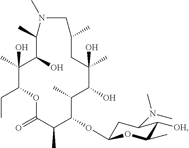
N1(C)CC(C)CC(C)(O)C(O)C(C)C(OC2CC(N(C)C)C([OH])C(C)O2)C(C)C(=O)OC(CC)C(C)(O)C(O)C1C
